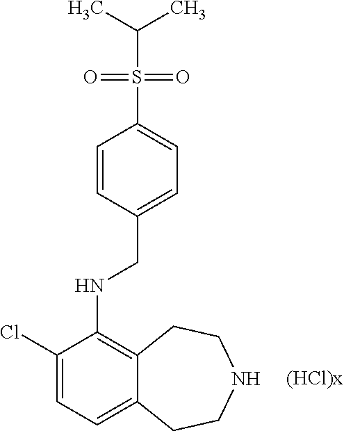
C1(Cl)=CC=C2C(=C1NCC1=CC=C(S(=O)(=O)C(C)C)C=C1)CCNCC2
